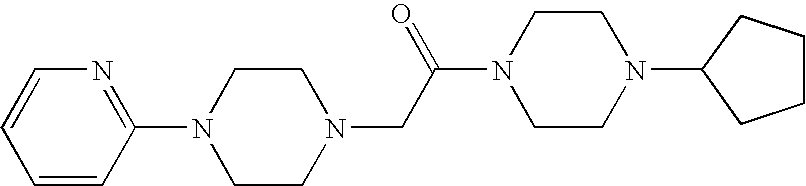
C1=CC(N2CCN(CC(N3CCN(C4CCCC4)CC3)=O)CC2)=NC=C1
